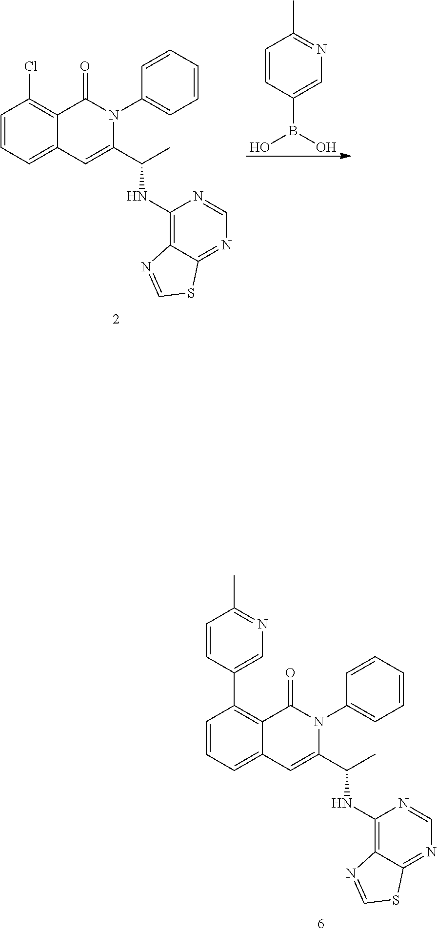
C1=CC=C2C(=C1C1=CN=C(C)C=C1)C(=O)N(C1=CC=CC=C1)C(C(C)NC1=C3C(=NC=N1)SC=N3)=C2.C1=CC=C2C(=C1Cl)C(=O)N(C1=CC=CC=C1)C(C(C)NC1=C3C(=NC=N1)SC=N3)=C2.C1=CC(B(O)O)=CN=C1C
